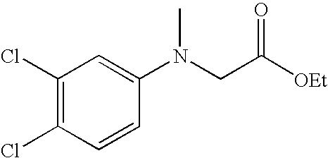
C1(Cl)=C(Cl)C=CC(N(CC([OEt])=O)C)=C1
